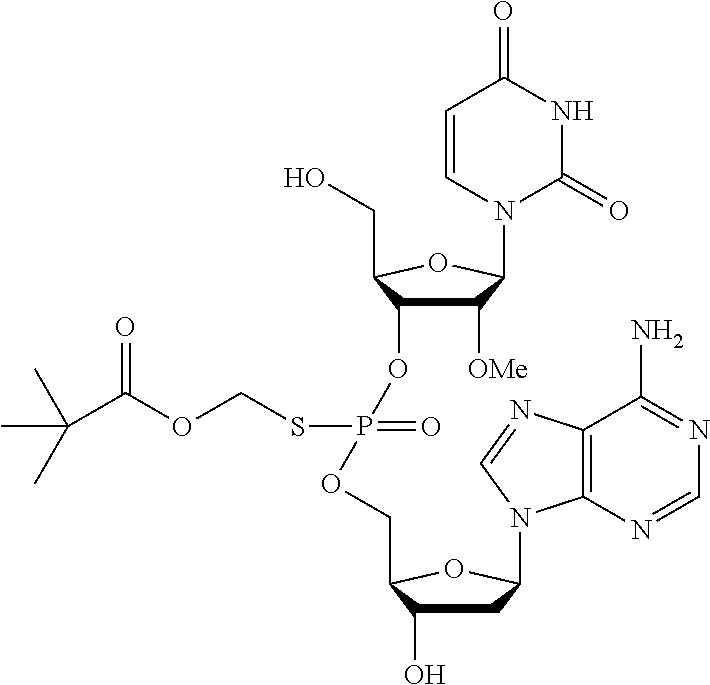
C1([OMe])C(OP(OCC2C(O)CC(N3C4=C(N=C3)C(N)=NC=N4)O2)(=O)SCOC(=O)C(C)(C)C)C(CO)OC1N1C(=O)NC(=O)C=C1
